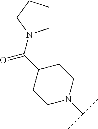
C1N(C(C)C)CCC(C(=O)N2CCCC2)C1
